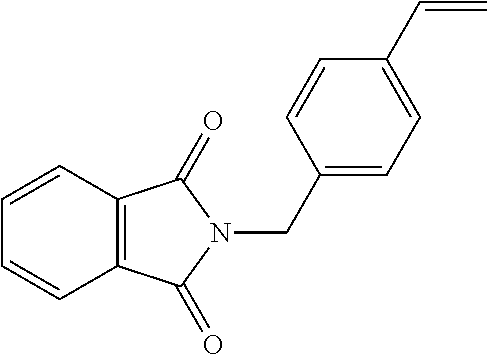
C1(CN2C(=O)C3=C(C=CC=C3)C2=O)=CC=C(C=C)C=C1
